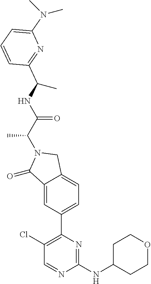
C1(=O)C2=CC(C3=C(Cl)C=NC(NC4CCOCC4)=N3)=CC=C2CN1C(C(NC(C)C1=NC(N(C)C)=CC=C1)=O)C
